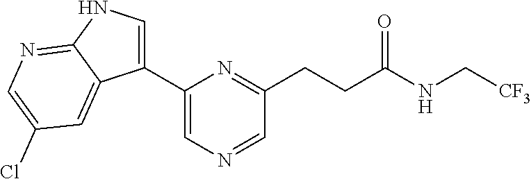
C1(C2=CN=CC(CCC(NC[CF3])=O)=N2)=CNC2=NC=C(Cl)C=C12
